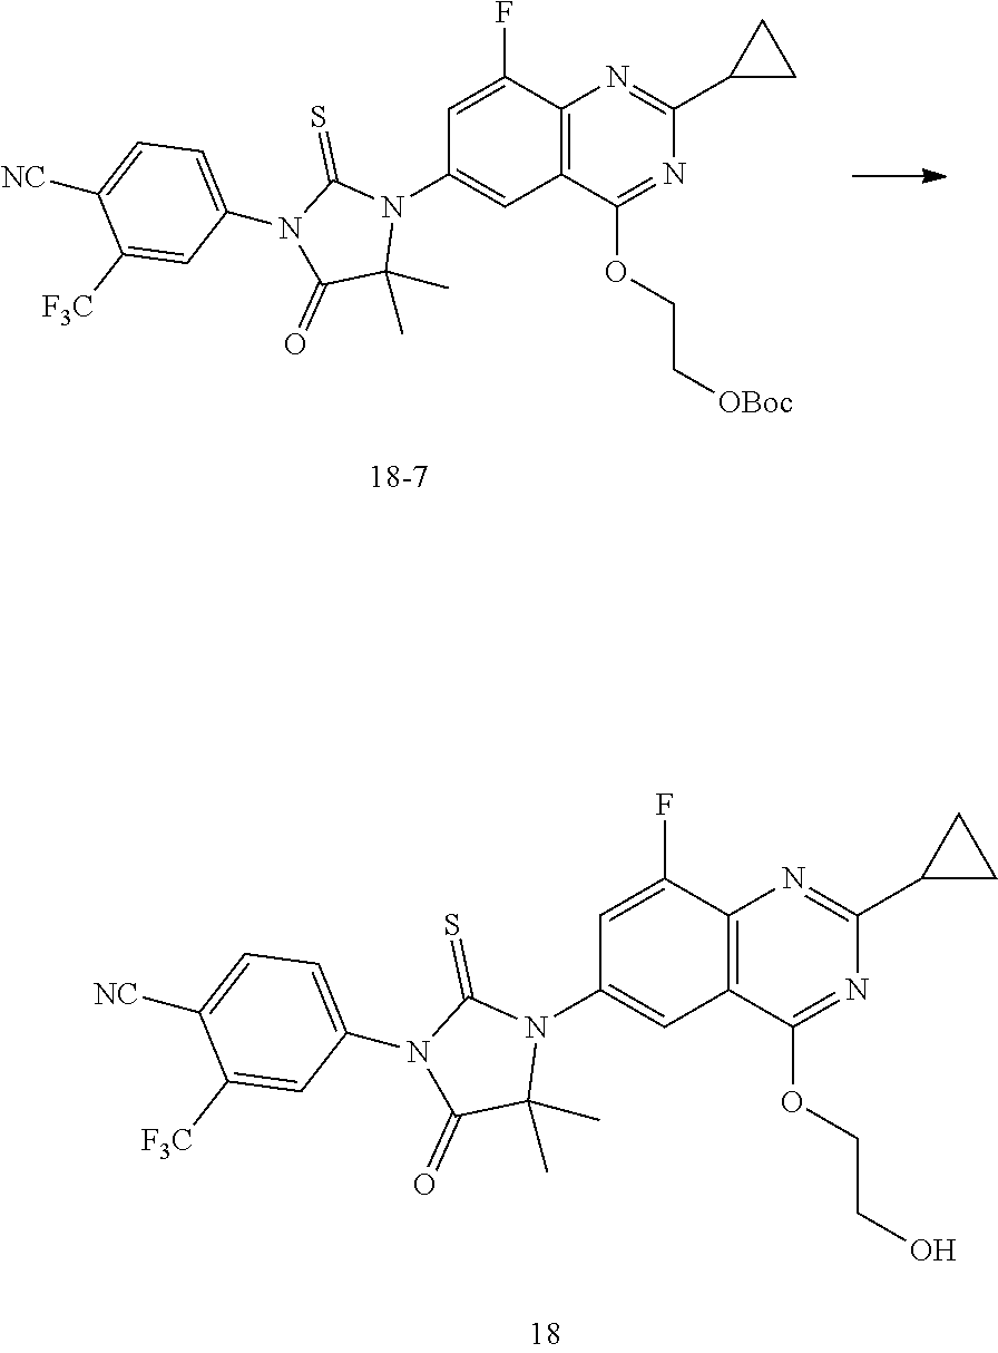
C1(F)=CC(N2C(=S)N(C3=CC=C([NC])C([F3C])=C3)C(=O)C2(C)C)=CC2=C1N=C(C1CC1)N=C2OCC[OBoc].C1(F)=CC(N2C(=S)N(C3=CC=C([NC])C([F3C])=C3)C(=O)C2(C)C)=CC2=C1N=C(C1CC1)N=C2OCCO
